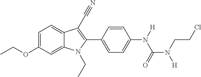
C1=C(OCC)C=C2C(=C1)C(C#N)=C(C1=CC=C(N([H])C(N(CCCl)[H])=O)C=C1)N2CC
